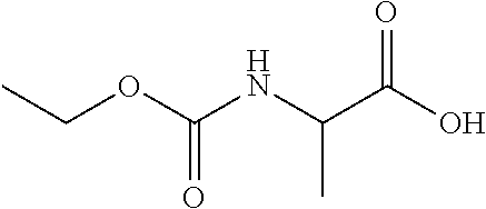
C(OC(=O)NC(C(=O)O)C)C
